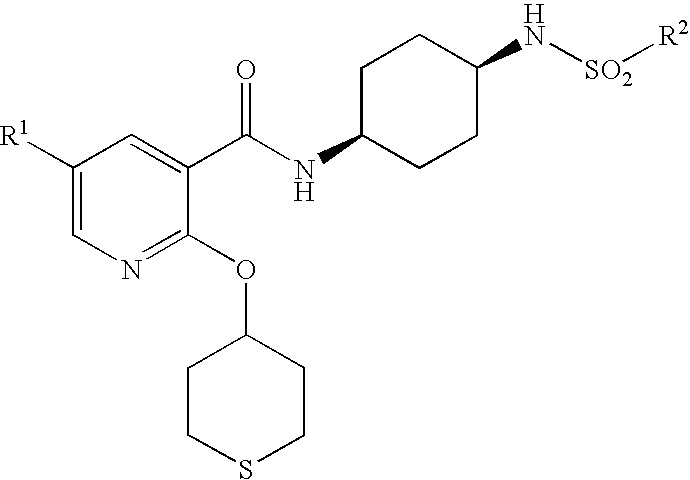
C1([R1])=CN=C(OC2CCSCC2)C(C(NC2CCC(N[SO2][R2])CC2)=O)=C1
